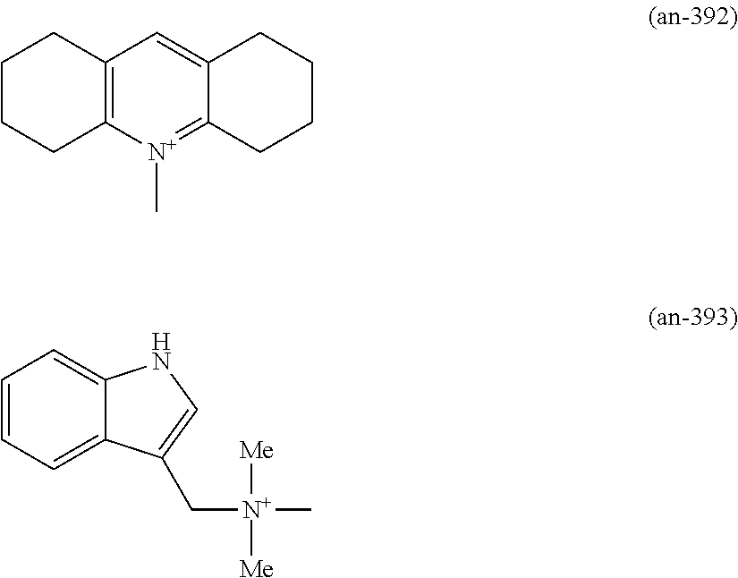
C12=C([N+](C)=C3C(=C1)CCCC3)CCCC2.C1=CC=C2C(=C1)NC=C2C[N+](C)([Me])[Me]
